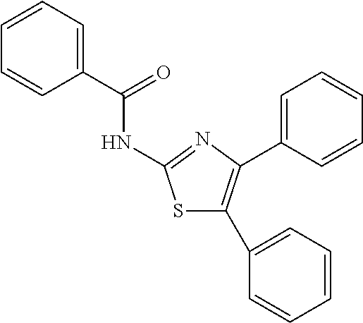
C1=CC=C(C(=O)NC2=NC(C3=CC=CC=C3)=C(C3=CC=CC=C3)S2)C=C1
